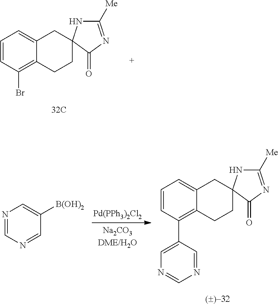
C1=CC(Br)=C2C(=C1)CC1(CC2)NC([Me])=NC1=O.C1=CC(C2=CN=CN=C2)=C2C(=C1)CC1(CC2)NC([Me])=NC1=O.[Pd(PPh3)2Cl2].N1=CN=CC([B(OH)2])=C1
